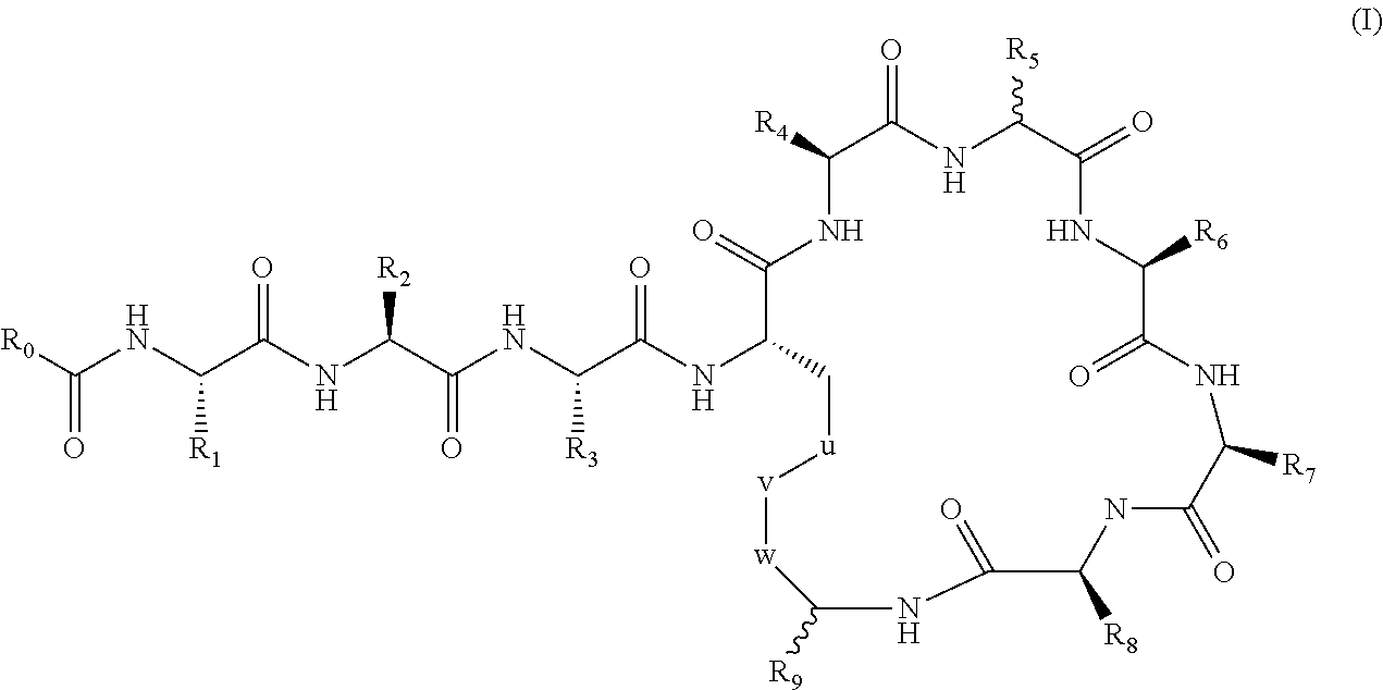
[R0]C(NC(C(NC(C(NC(C(NC1C[u][v][w]C([R9])NC(=O)C([R8])NC(=O)C([R7])NC(=O)C([R6])NC(=O)C([R5])NC(=O)C([R4])NC1=O)=O)[R3])=O)[R2])=O)[R1])=O
